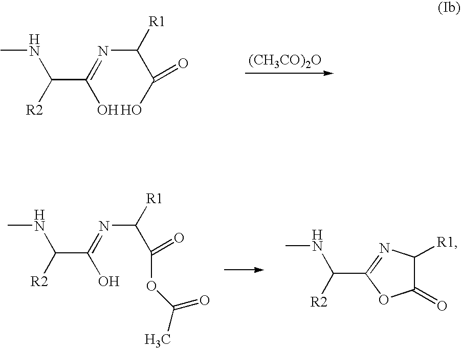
[(CH3CO)2O].CNC(C(O)=NC([R1])C(O)=O)[R2].C1(=O)C([R1])N=C(C([R2])NC)O1.CNC(C(O)=NC([R1])C(=O)OC(C)=O)[R2]
